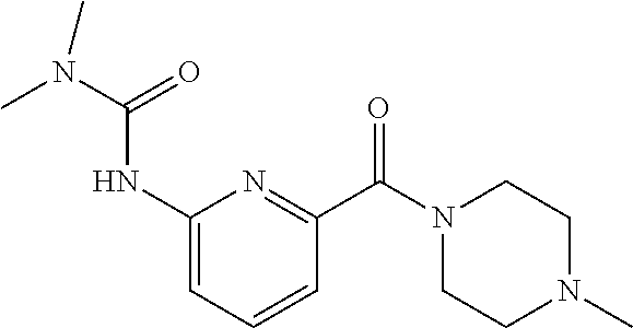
N(C1=CC=CC(C(N2CCN(C)CC2)=O)=N1)C(N(C)C)=O
